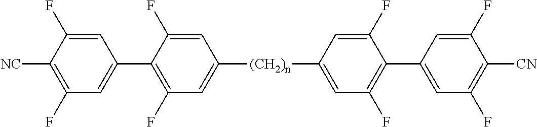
C1=C(F)C(C2=CC(F)=C([NC])C(F)=C2)=C(F)C=C1[(CH2)n]C1=CC(F)=C(C2=CC(F)=C([CN])C(F)=C2)C(F)=C1
